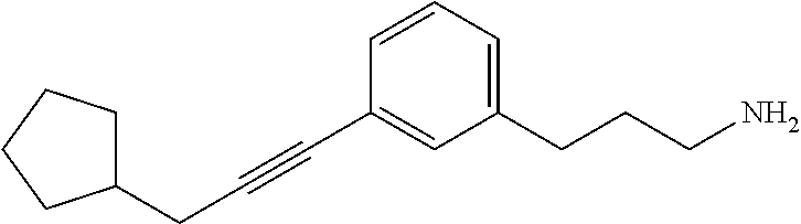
C(C1CCCC1)C#CC1=CC(CCCN)=CC=C1
